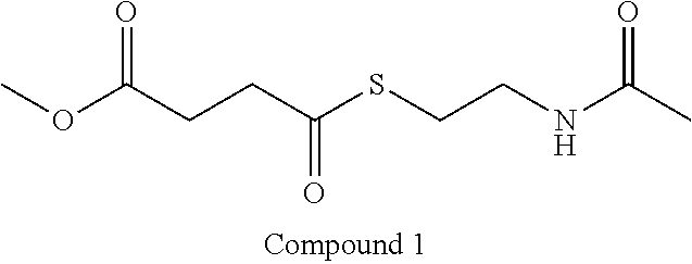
COC(CCC(SCCNC(C)=O)=O)=O
